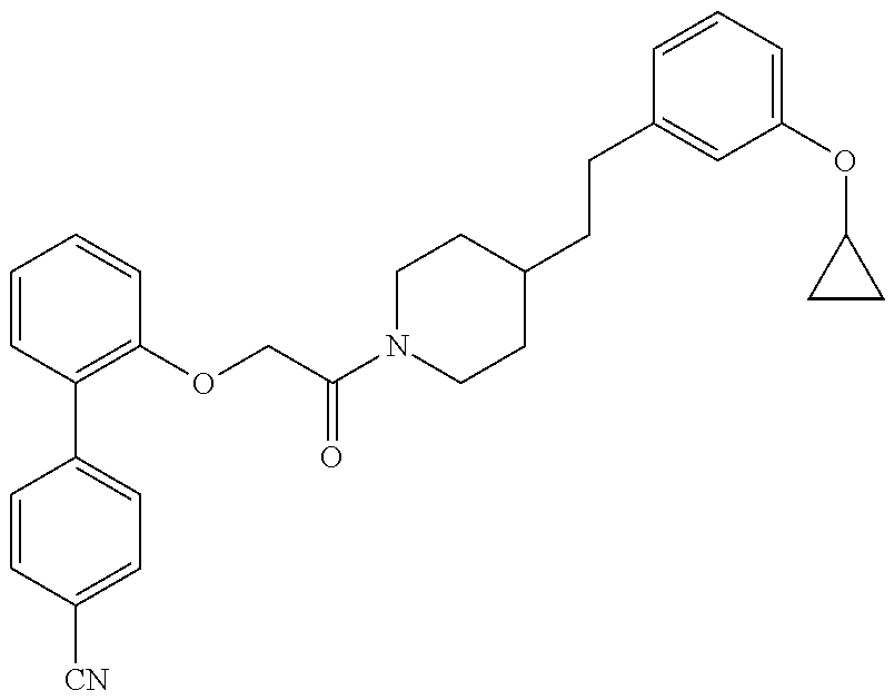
C1=CC([CN])=CC=C1C1=C(OCC(N2CCC(CCC3=CC(OC4CC4)=CC=C3)CC2)=O)C=CC=C1
